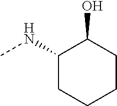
CNC1CCCCC1O
